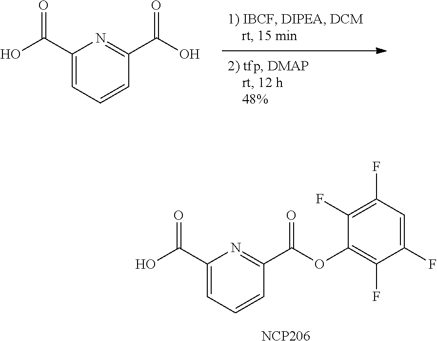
C1(C(O)=O)=CC=CC(C(O)=O)=N1.C1(C(O)=O)=CC=CC(C(OC2=C(F)C(F)=CC(F)=C2F)=O)=N1.[NCP206]
